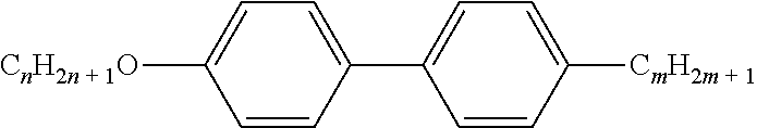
C1=CC(C2=CC=C([CmH2m + 1])C=C2)=CC=C1[CnH2n + 1O]
